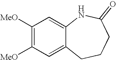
C1([MeO])=C([MeO])C=C2C(=C1)NC(=O)CCC2
